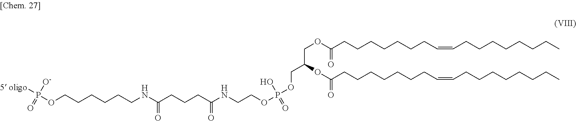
O(CCCCCCNC(CCCC(NCCOP(O)(=O)OCC(COC(=O)CCCCCCCC=CCCCCCCCC)OC(=O)CCCCCCCC=CCCCCCCCC)=O)=O)P([O-])([5 oligo])=O
